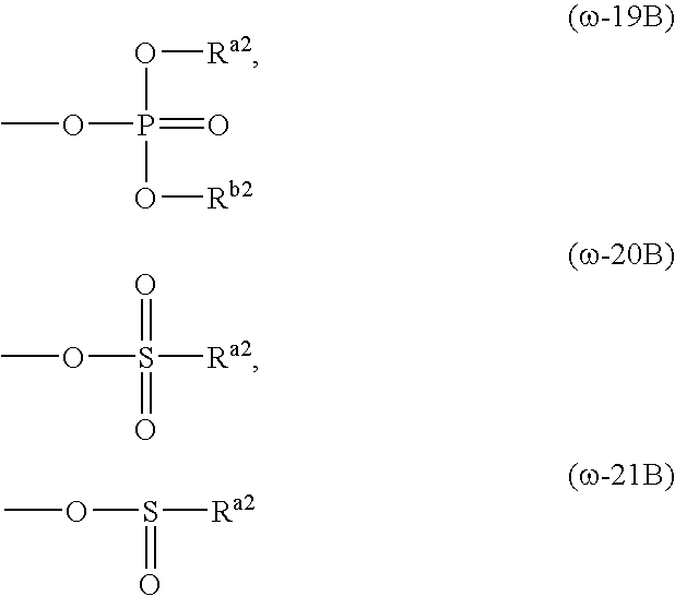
O([Ra2])P(=O)(OC)O[Rb2].S([Ra2])(OC)(=O)=O.S([Ra2])(OC)=O
